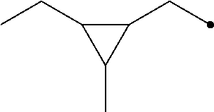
C1(CC)C(CC)C1C
